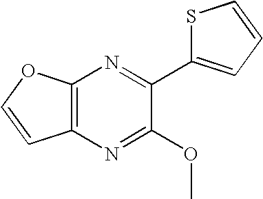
C12=C(N=C(C3=CC=CS3)C(OC)=N1)OC=C2
